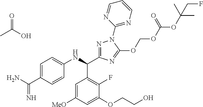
CC(O)=O.N=C(N)C1=CC=C(NC(C2=C(F)C(OCCO)=CC([MeO])=C2)C2=NN(C3=NC=CC=N3)C(OCOC(OC(C)(C)CF)=O)=N2)C=C1
